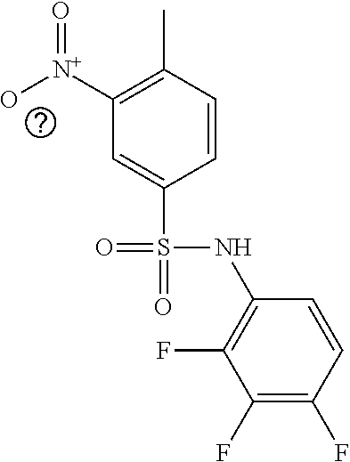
C1(NS(C2=CC([N+](O)=O)=C(C)C=C2)(=O)=O)=C(F)C(F)=C(F)C=C1
